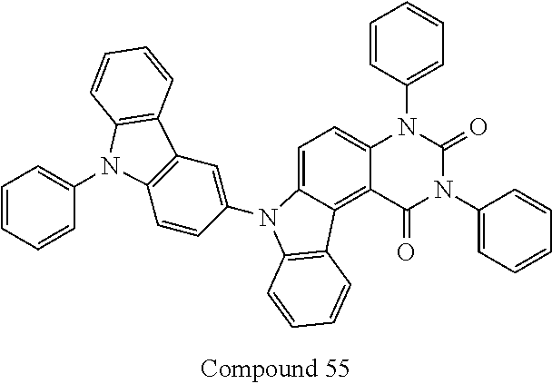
C1=C2C(=C3C(=C1)N(C1=CC=CC=C1)C(=O)N(C1=CC=CC=C1)C3=O)C1=C(N2C2=CC3=C(C=C2)N(C2=CC=CC=C2)C2=C3C=CC=C2)C=CC=C1
